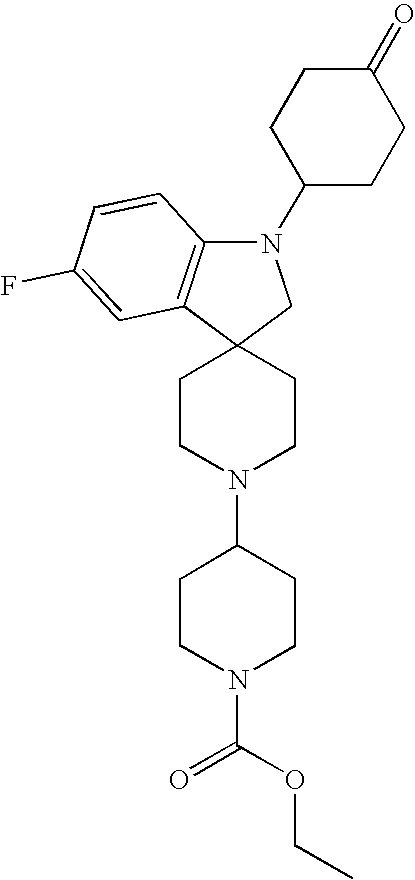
N1(C2CCC(=O)CC2)C2=C(C3(C1)CCN(C1CCN(C(OCC)=O)CC1)CC3)C=C(F)C=C2
